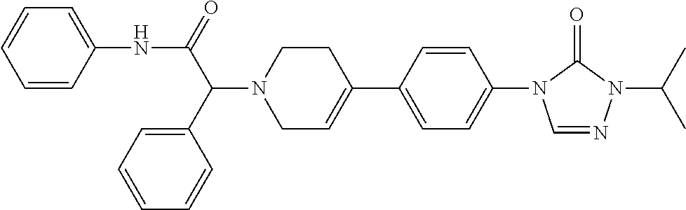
N(C(C(N1CC=C(C2=CC=C(N3C=NN(C(C)C)C3=O)C=C2)CC1)C1=CC=CC=C1)=O)C1=CC=CC=C1
